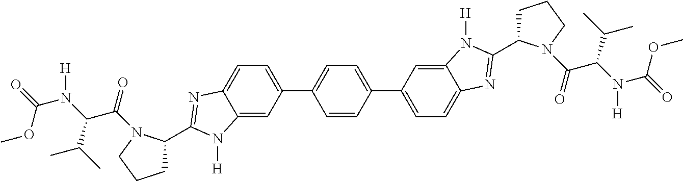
C12=CC(C3=CC=C(C4=CC=C5C(=C4)N([H])C(C4CCCN4C(C(C(C)C)N(C(OC)=O)[H])=O)=N5)C=C3)=CC=C1N=C(C1CCCN1C(C(C(C)C)N([H])C(OC)=O)=O)N2[H]
